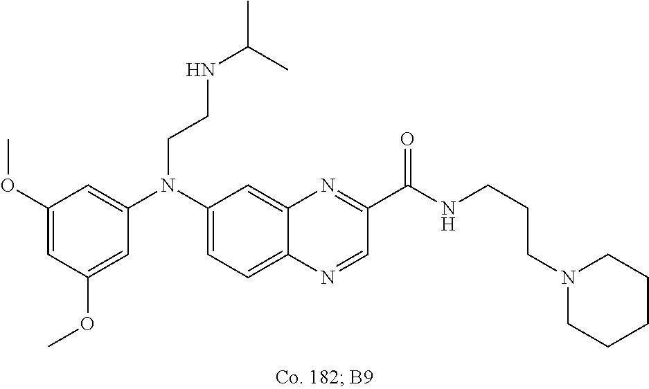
C1(OC)=CC(OC)=CC(N(C2=CC=C3C(=C2)N=C(C(NCCCN2CCCCC2)=O)C=N3)CCNC(C)C)=C1
